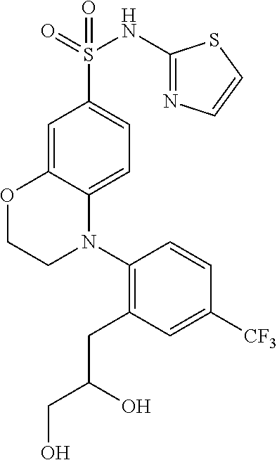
C1=C2C(=CC=C1S(=O)(NC1=NC=CS1)=O)N(C1=C(CC(CO)O)C=C([CF3])C=C1)CCO2
